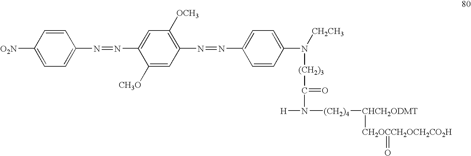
C1=CC(N=NC2=CC([OCH3])=C(N=NC3=CC=C(N([CH2CH3])[(CH2)3]C(=O)N([H])[(CH2)4][CHCH2ODMT][CH2OCCH2OCH2CO2H]=O)C=C3)C=C2[CH3O])=CC=C1[O2N]
